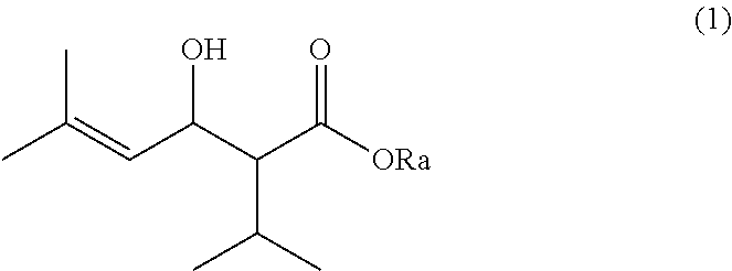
CC(=CC(C(C([ORa])=O)C(C)C)O)C
